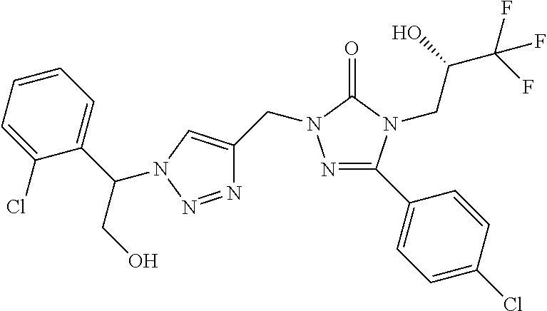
N1=C(C2=CC=C(Cl)C=C2)N(CC(C(F)(F)F)O)C(=O)N1CC1=CN(C(C2=CC=CC=C2Cl)CO)N=N1
